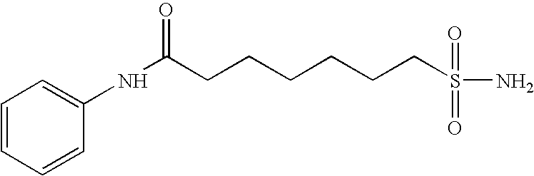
C1=CC=CC(NC(=O)CCCCCCS(=O)(=O)N)=C1
